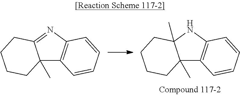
C12(C)C3=C(NC1(C)CCCC2)C=CC=C3.C12(C)C3=C(N=C1CCCC2)C=CC=C3
